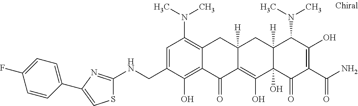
C12([H])C(O)(C(=O)C(C(N)=O)=C(O)C1N(C)C)C(O)=C1C([H])(C2)CC2=C(N(C)C)C=C(CNC3=NC(C4=CC=C(F)C=C4)=CS3)C(O)=C2C1=O
